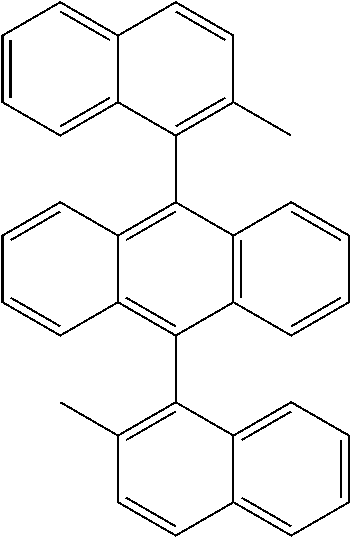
C1=CC2=C(C=C1)C(C1=C(C)C=CC3=CC=CC=C13)=C1C(=C2C2=C(C)C=CC3=CC=CC=C23)C=CC=C1
